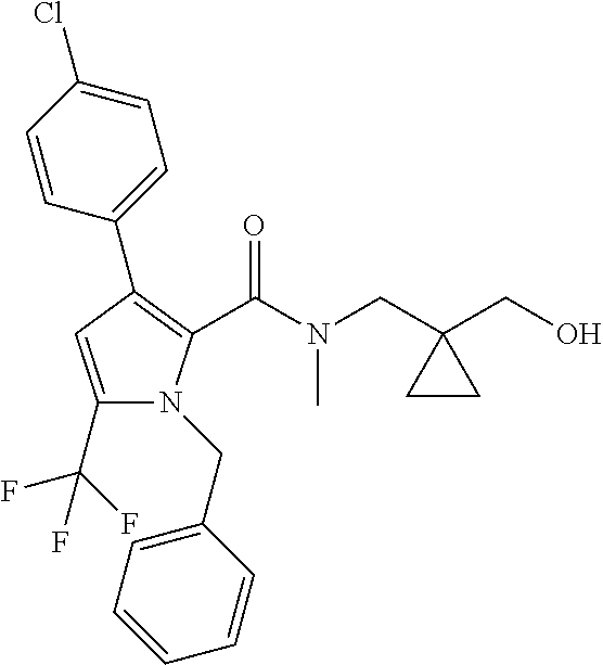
C1(C2=C(C(=O)N(CC3(CO)CC3)C)N(CC3=CC=CC=C3)C(C(F)(F)F)=C2)=CC=C(Cl)C=C1
